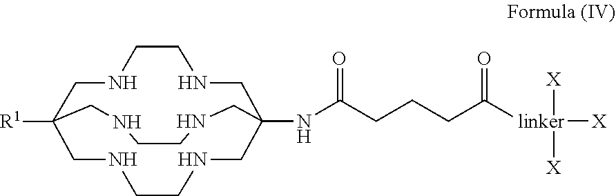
N1CC2(NC(CCCC([linker]([X])([X])[X])=O)=O)CNCCNCC([R1])(CNCC1)CNCCNC2
